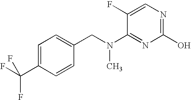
CN(C1=NC(O)=NC=C1F)CC1=CC=C(C(F)(F)F)C=C1
